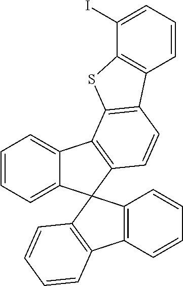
C1=CC=C2C(=C1)C1=C(C=CC3=C1SC1=C3C=CC=C1I)C21C2=C(C=CC=C2)C2=C1C=CC=C2
